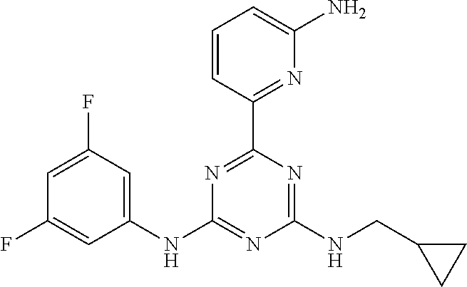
C1(NC2=NC(NCC3CC3)=NC(C3=NC(N)=CC=C3)=N2)=CC(F)=CC(F)=C1
